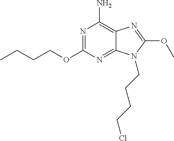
N1=C(OCCCC)N=C2C(=C1N)N=C(OC)N2CCCCCl
